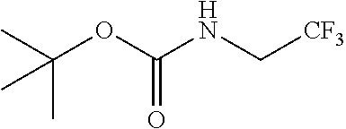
CC(C)(OC(NC[CF3])=O)C
